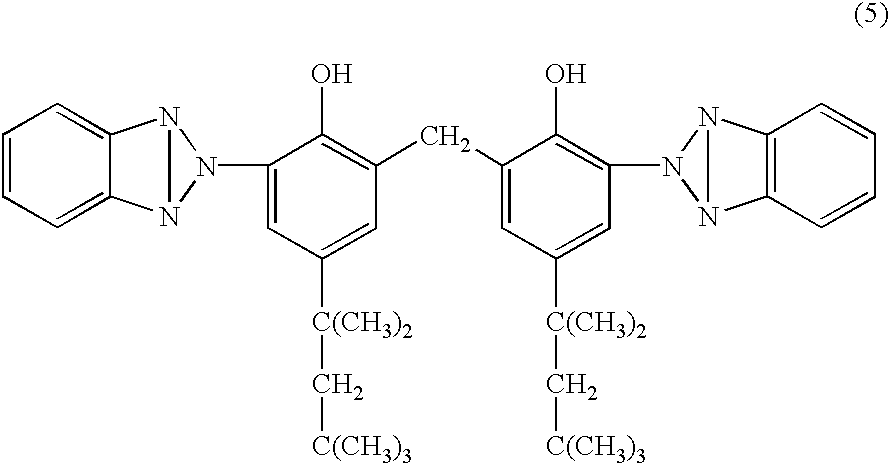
C1=CC=C2C(=C1)N1N2N1C1=CC([C(CH3)2]C[C(CH3)3])=CC(CC2=CC([C(CH3)2]C[C(CH3)3])=CC(N3N4C5=C(N43)C=CC=C5)=C2O)=C1O
